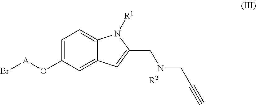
C1=C(O[A]Br)C=C2C(=C1)N([R1])C(CNCC#C)=C2.[R2]
